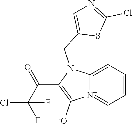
[N+]12=CC=CC=C1N(CC1=CN=C(Cl)S1)C(C(C(F)(Cl)F)=O)=C2[-O]
